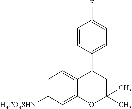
C1=C([H3CO3SHN])C=C2C(=C1)C(C1=CC=C(F)C=C1)CC(C)(C)O2
